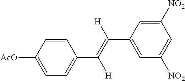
C(C1=CC([NO2])=CC([NO2])=C1)(=C(C1=CC=C([AcO])C=C1)[H])[H]
